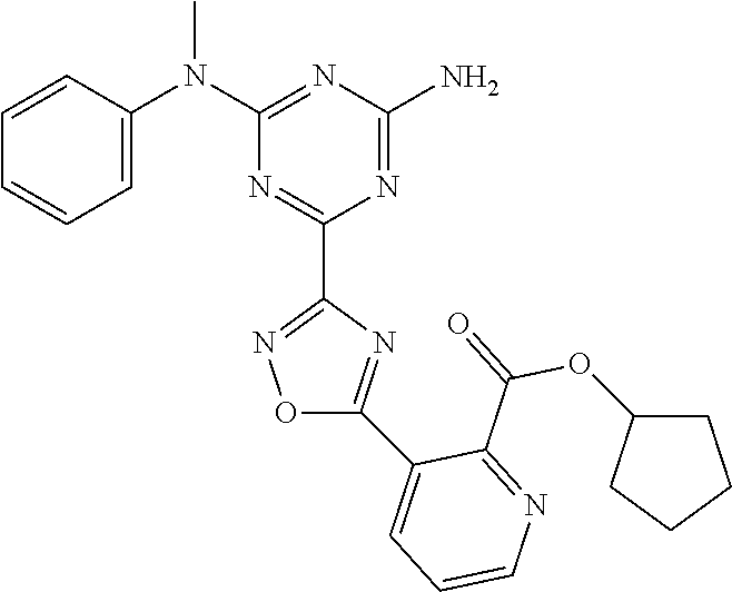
C1=CC(N(C2=NC(N)=NC(C3=NOC(C4=CC=CN=C4C(=O)OC4CCCC4)=N3)=N2)C)=CC=C1
